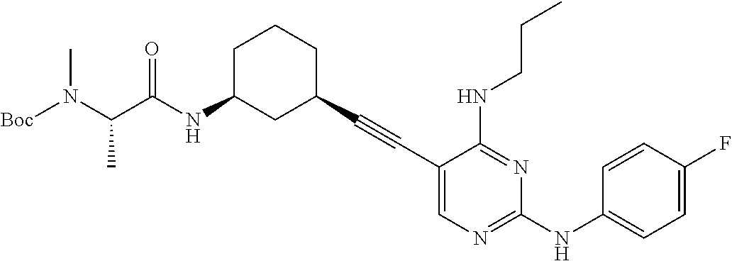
[Boc]N(C(C(NC1CC(C#CC2=CN=C(NC3=CC=C(F)C=C3)N=C2NCCC)CCC1)=O)C)C
